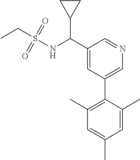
C1(C(NS(=O)(=O)CC)C2CC2)=CC(C2=C(C)C=C(C)C=C2C)=CN=C1
